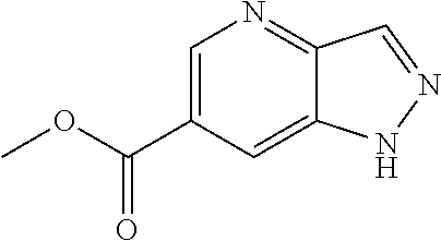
C1=C(C(OC)=O)C=C2C(=N1)C=NN2
